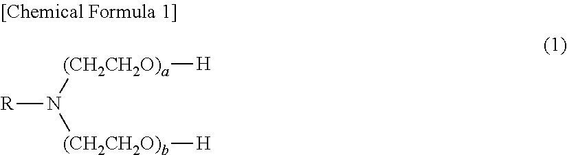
[(CH2CH2O)a](N([(CH2CH2O)b][H])[R])[H]
